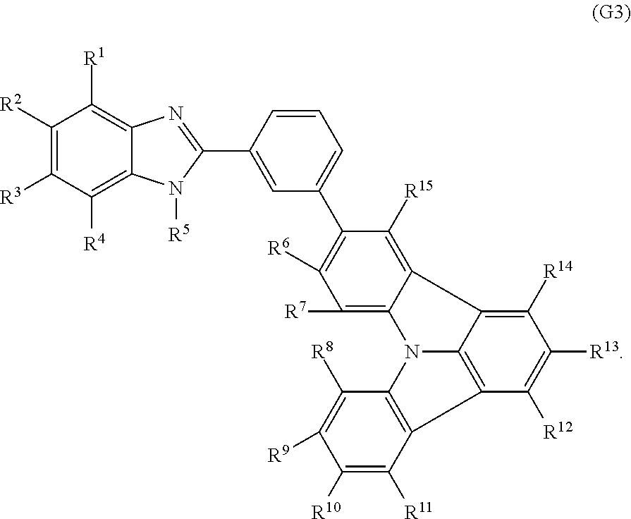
C1([R6])=C(C2=CC=CC(C3=NC4=C([R1])C([R2])=C([R3])C([R4])=C4N3[R5])=C2)C([R15])=C2C(=C1[R7])N1C3=C(C([R11])=C([R10])C([R9])=C3[R8])C3=C1C2=C([R14])C([R13])=C3[R12]
